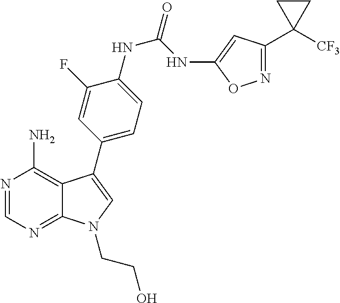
N1=CN=C2C(=C1N)C(C1=CC=C(NC(NC3=CC(C4([CF3])CC4)=NO3)=O)C(F)=C1)=CN2CCO
